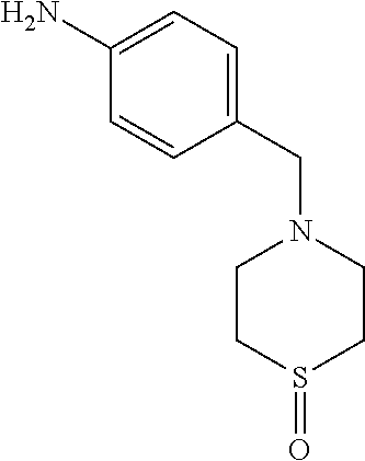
C1(CN2CCS(=O)CC2)=CC=C(N)C=C1
